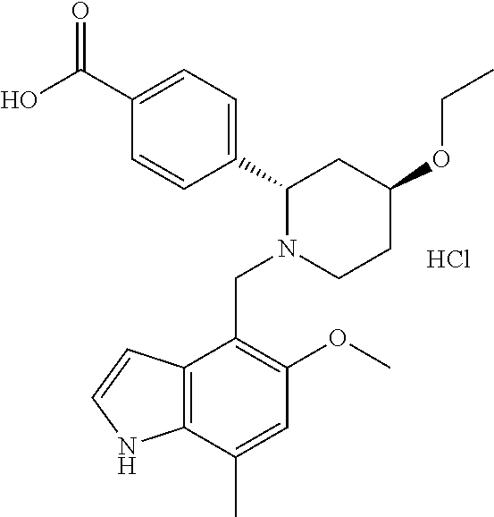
C1(C2=CC=C(C(O)=O)C=C2)N(CC2=C(OC)C=C(C)C3=C2C=CN3)CCC(OCC)C1.Cl
